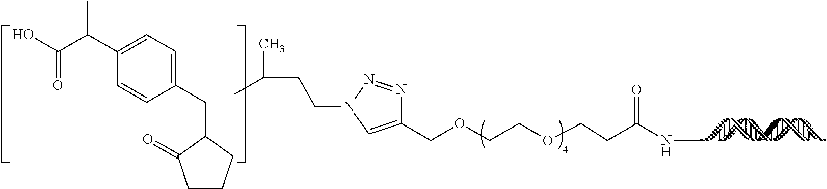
C1(COCCOCCC(NC)=O)=CN(CCC(C)C)N=N1.C1CCC(CC2=CC=C(C(C(O)=O)C)C=C2)C1=O
